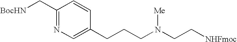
C1(C[BocHN])=NC=C(CCCN(CC[NHFmoc])[Me])C=C1
